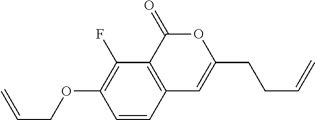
C1=CC2=C(C(F)=C1OCC=C)C(=O)OC(CCC=C)=C2
